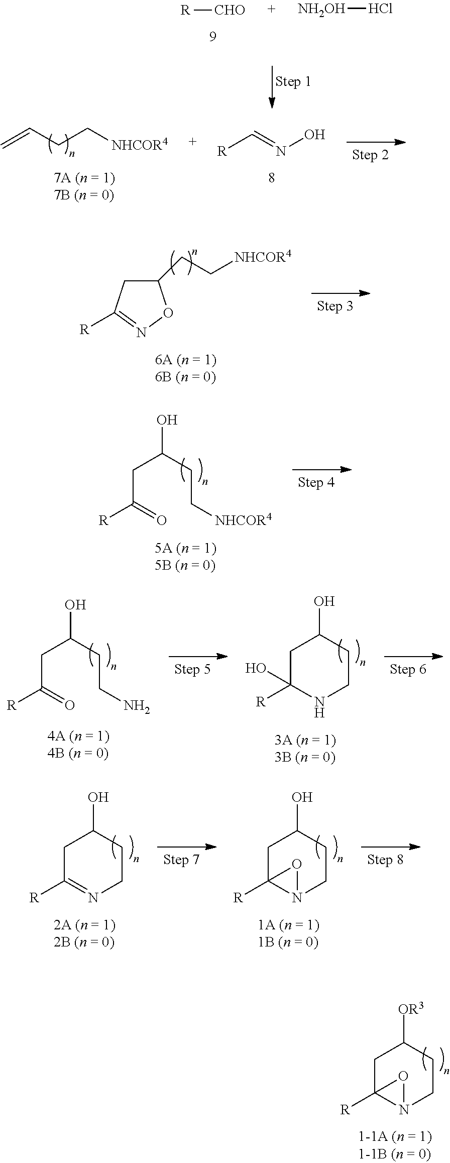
[R]C=NO.C=CCC[NHCOR4].[R][CHO].[NH2OH]Cl.[OR3]C1CC2([R])N(CC1)O2.C1(CC[NHCOR4])CC([R])=NO1.OC(CC(=O)[R])CC[NHCOR4].OC(CC(=O)[R])CCN.OC1CC([R])(O)NCC1.OC1CC([R])=NCC1.OC1CC2([R])N(CC1)O2
